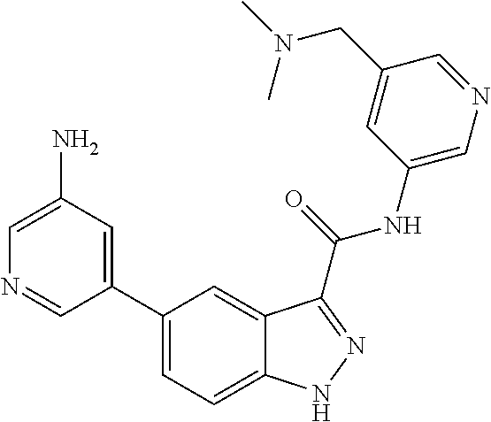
C1(N)=CN=CC(C2=CC=C3C(=C2)C(C(NC2=CN=CC(CN(C)C)=C2)=O)=NN3)=C1
